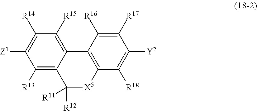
C1([R13])=C2C(=C([R15])C([R14])=C1[Z1])C1=C([X5]C2([R12])[R11])C([R18])=C([Y2])C([R17])=C1[R16]
